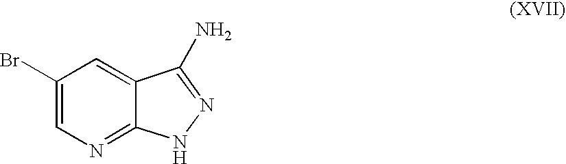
C1(Br)=CN=C2C(=C1)C(N)=NN2
